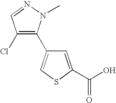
C1(C2=CSC(C(O)=O)=C2)=C(Cl)C=NN1C
